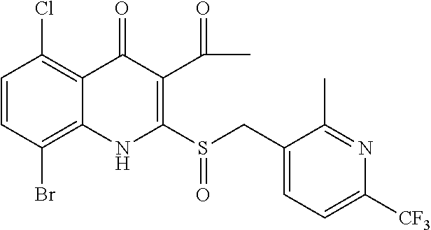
C1=CC(Br)=C2C(=C1Cl)C(=O)C(C(=O)C)=C(S(CC1=CC=C([CF3])N=C1C)=O)N2
